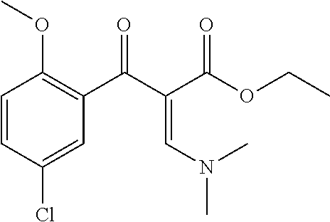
C1=CC(Cl)=CC(C(C(C(OCC)=O)=CN(C)C)=O)=C1OC
